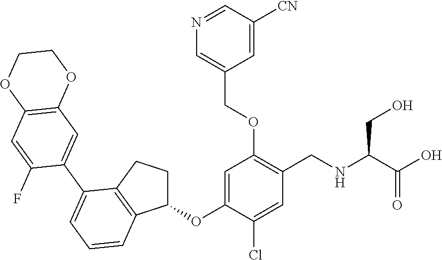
C1=C(OC2CCC3=C2C=CC=C3C2=CC3=C(C=C2F)OCCO3)C(Cl)=CC(CNC(CO)C(=O)O)=C1OCC1=CN=CC([CN])=C1
